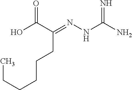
N(NC(N)=N)=C(C(O)=O)CCCCCC
